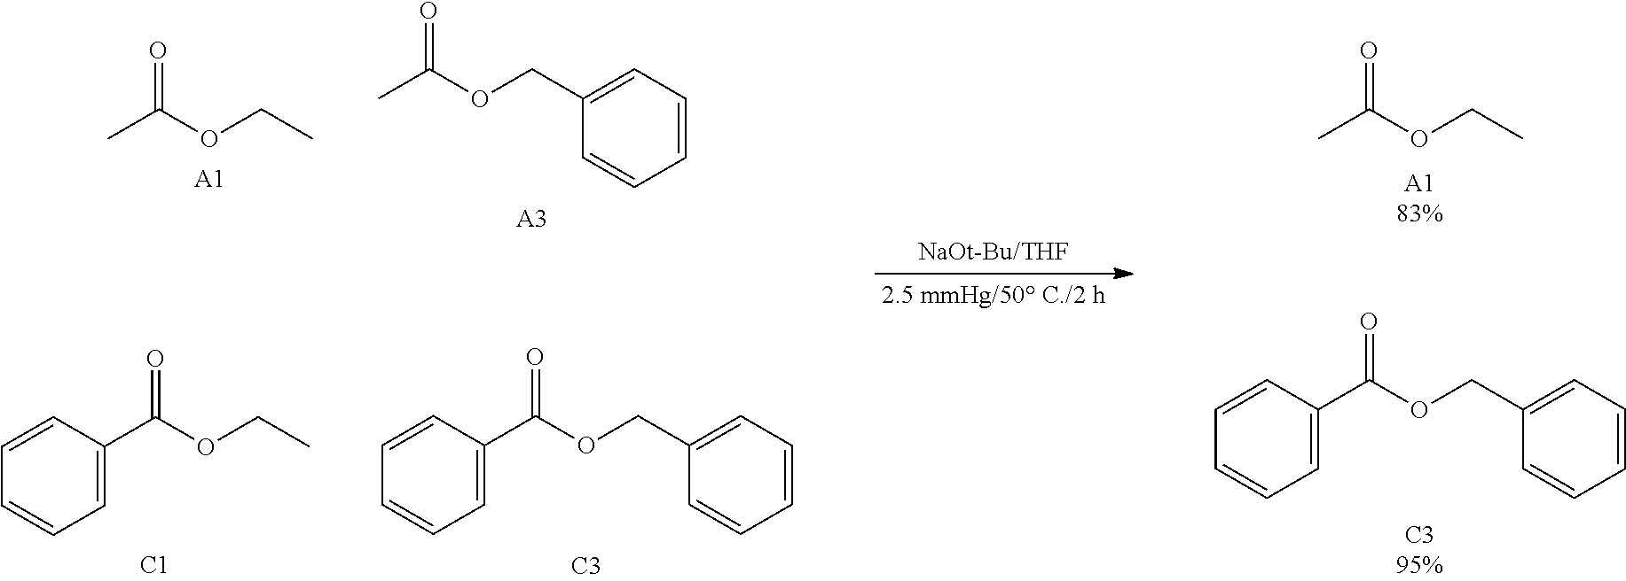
CC(OCC)=O.C1=CC(C(OCC2=CC=CC=C2)=O)=CC=C1.C1=CC(C(OCC)=O)=CC=C1.[C1].C1=CC(C(OCC2=CC=CC=C2)=O)=CC=C1.[C3].CC(OCC)=O.[A1].CC(OCC1=CC=CC=C1)=O.[A3]
